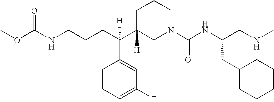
O=C(NCCCC(C1([H])CN(C(NC(CNC)CC2CCCCC2)=O)CCC1)(C1=CC(F)=CC=C1)[H])OC
